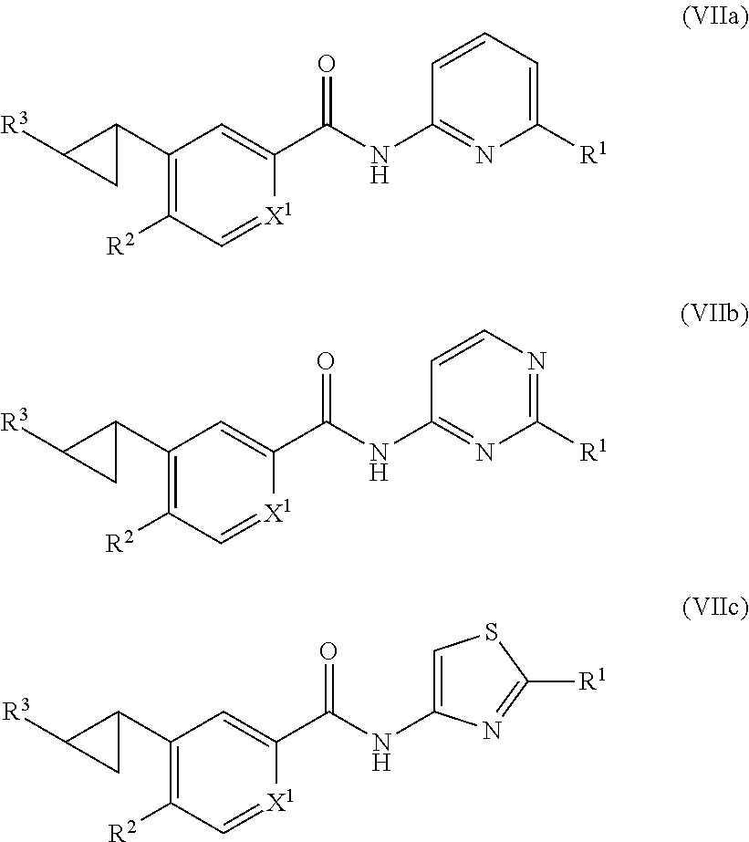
C1(C2CC2[R3])=C([R2])C=[X1]C(C(NC2=NC([R1])=CC=C2)=O)=C1.C1(C2CC2[R3])=C([R2])C=[X1]C(C(NC2=NC([R1])=NC=C2)=O)=C1.C1(C2CC2[R3])=C([R2])C=[X1]C(C(NC2=CSC([R1])=N2)=O)=C1
